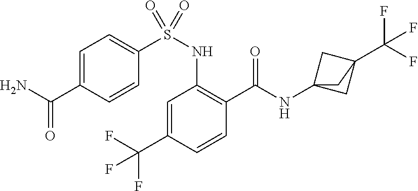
C1=C(C(F)(F)F)C=CC(C(=O)NC23CC(C(F)(F)F)(C2)C3)=C1NS(C1=CC=C(C(N)=O)C=C1)(=O)=O
